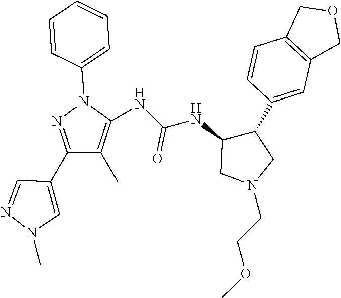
C1(C)=C(NC(=O)NC2CN(CCOC)CC2C2=CC3=C(C=C2)COC3)N(C2=CC=CC=C2)N=C1C1=CN(C)N=C1
